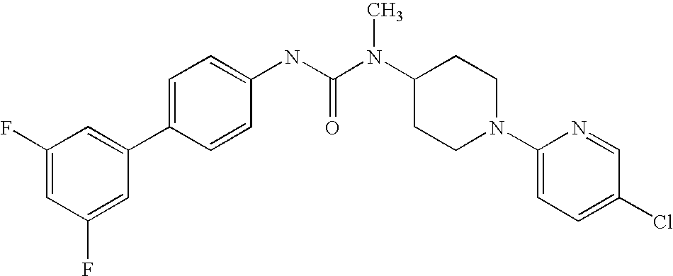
C1(F)=CC(F)=CC(C2=CC=C(NC(N(C3CCN(C4=CC=C(Cl)C=N4)CC3)C)=O)C=C2)=C1
